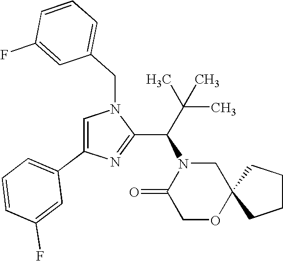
C1=C(C2=CC=CC(F)=C2)N=C(C(N2C(=O)COC3(C2)CCCC3)C(C)(C)C)N1CC1=CC=CC(F)=C1
